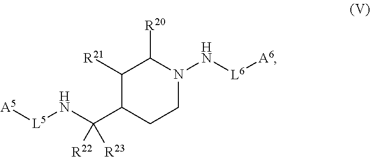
C1([R21])C(C(N[L5][A5])([R23])[R22])CCN(N[L6][A6])C1[R20]
